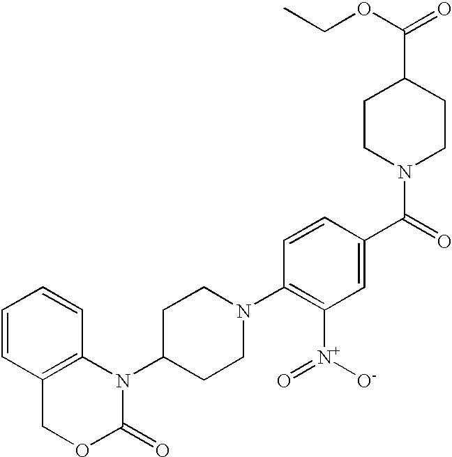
C1=CC2=C(C=C1)N(C1CCN(C3=C([N+](=O)[O-])C=C(C(=O)N4CCC(C(OCC)=O)CC4)C=C3)CC1)C(=O)OC2
